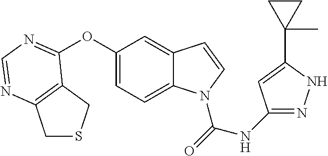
C1SCC2=C1N=CN=C2OC1=CC=C2C(=C1)C=CN2C(=O)NC1=NNC(C2(C)CC2)=C1
